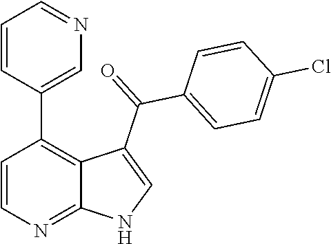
C1=CN=C2C(=C1C1=CN=CC=C1)C(C(=O)C1=CC=C(Cl)C=C1)=CN2
